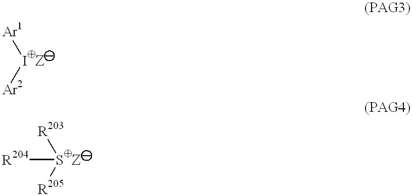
[Ar1][IZ][Ar2].[R203][SZ]([R205])[R204]
